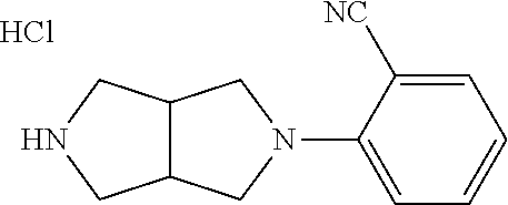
C1=C([NC])C(N2CC3C(C2)CNC3)=CC=C1.Cl
